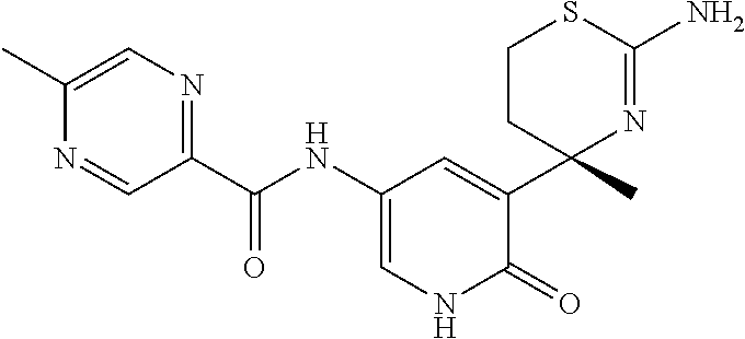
C1(C(NC2=CNC(=O)C(C3(C)N=C(N)SCC3)=C2)=O)=NC=C(C)N=C1
